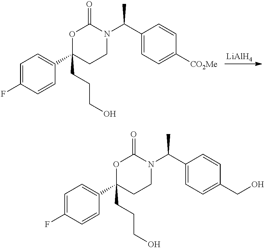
[LiAlH4].C1=C(F)C=CC(C2(CCCO)CCN(C(C)C3=CC=C([CO2Me])C=C3)C(=O)O2)=C1.C1=C(F)C=CC(C2(CCCO)CCN(C(C)C3=CC=C(CO)C=C3)C(=O)O2)=C1
